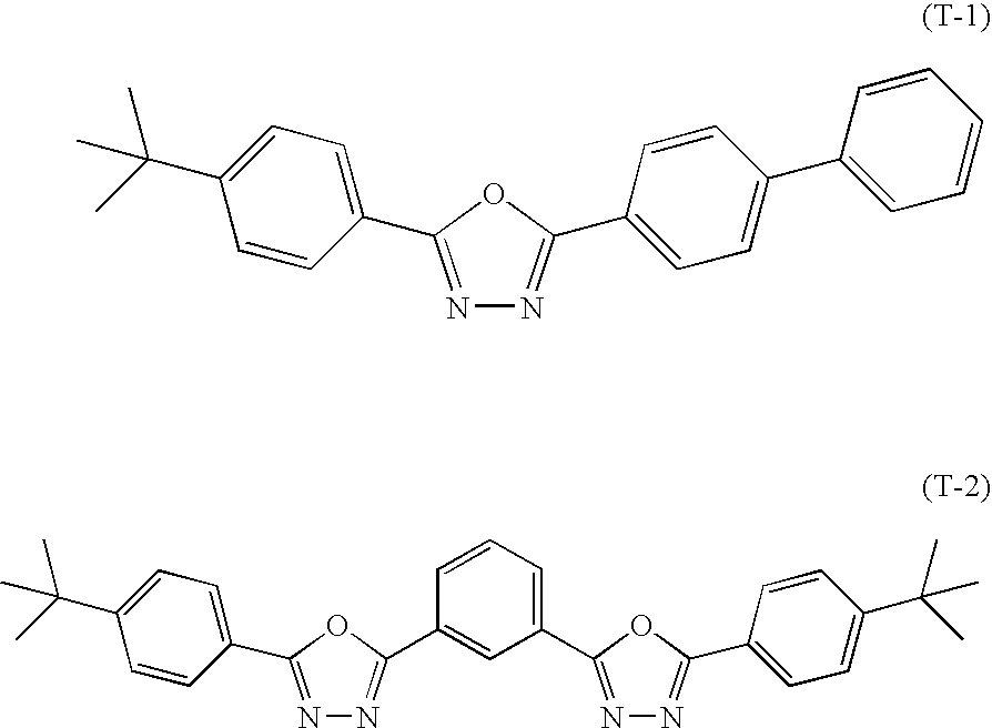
N1=C(C2=CC=C(C(C)(C)C)C=C2)OC(C2=CC=C(C3=CC=CC=C3)C=C2)=N1.N1=C(C2=CC=C(C(C)(C)C)C=C2)OC(C2=CC(C3=NN=C(C4=CC=C(C(C)(C)C)C=C4)O3)=CC=C2)=N1
